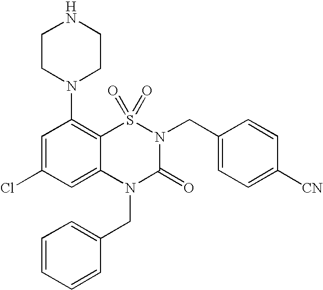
C1=C(Cl)C=C2C(=C1N1CCNCC1)S(=O)(=O)N(CC1=CC=C([CN])C=C1)C(=O)N2CC1=CC=CC=C1
